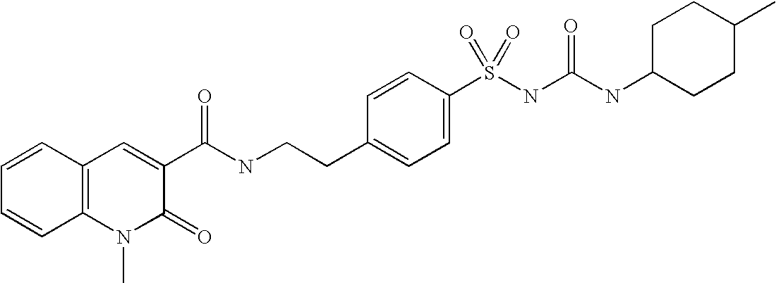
C12=C(N(C)C(=O)C(C(NCCC3=CC=C(S(NC(NC4CCC(C)CC4)=O)(=O)=O)C=C3)=O)=C1)C=CC=C2
